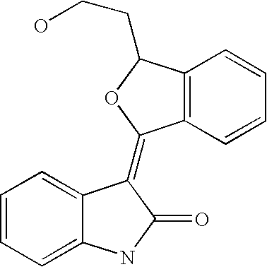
C1=CC=C2C(=C1)C(=C1C3=C(C(CCO)O1)C=CC=C3)C(=O)N2
